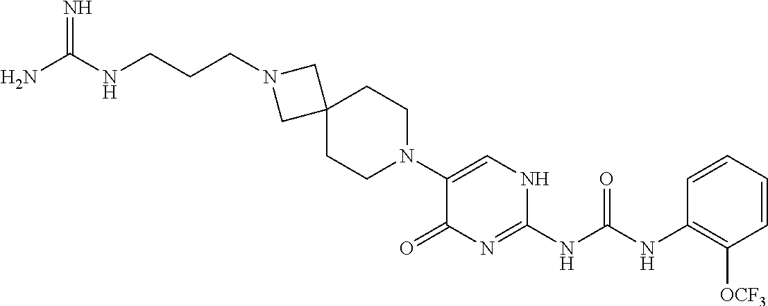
C12(CCN(C3=CNC(NC(NC4=C([OCF3])C=CC=C4)=O)=NC3=O)CC1)CN(CCCNC(N)=N)C2
